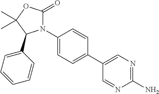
N1(C2=CC=C(C3=CN=C(N)N=C3)C=C2)C(=O)OC(C)(C)C1C1=CC=CC=C1
